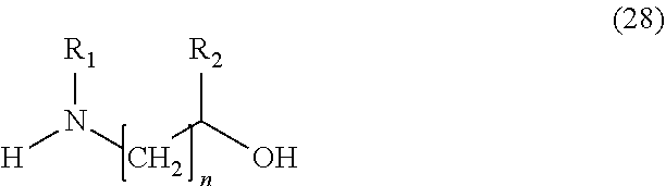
[H]N([R1])CC([R2])O
